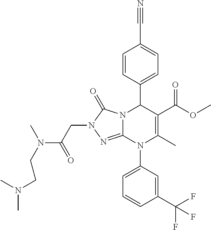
C1=CC(C2N3C(=NN(CC(N(C)CCN(C)C)=O)C3=O)N(C3=CC=CC(C(F)(F)F)=C3)C(C)=C2C(OC)=O)=CC=C1C#N
